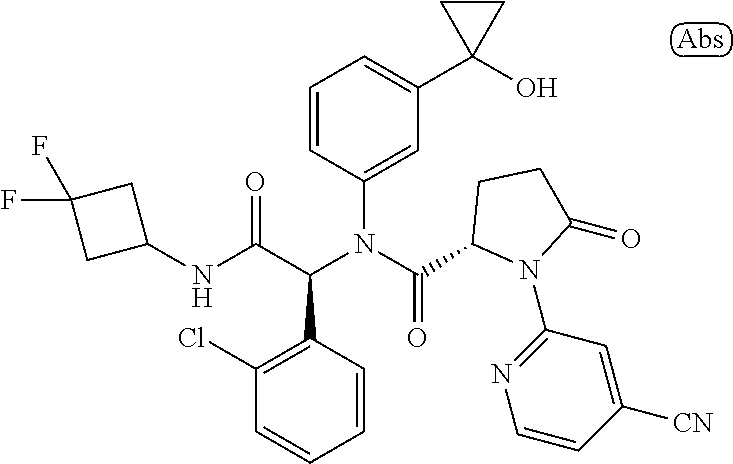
N(C(C(N(C(=O)C1N(C2=NC=CC([CN])=C2)C(=O)CC1)C1=CC(C2(O)CC2)=CC=C1)C1=C(Cl)C=CC=C1)=O)C1CC(F)(F)C1
